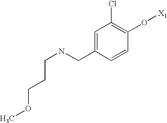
C(NCC1=CC(Cl)=C(O[X1])C=C1)CCOC
